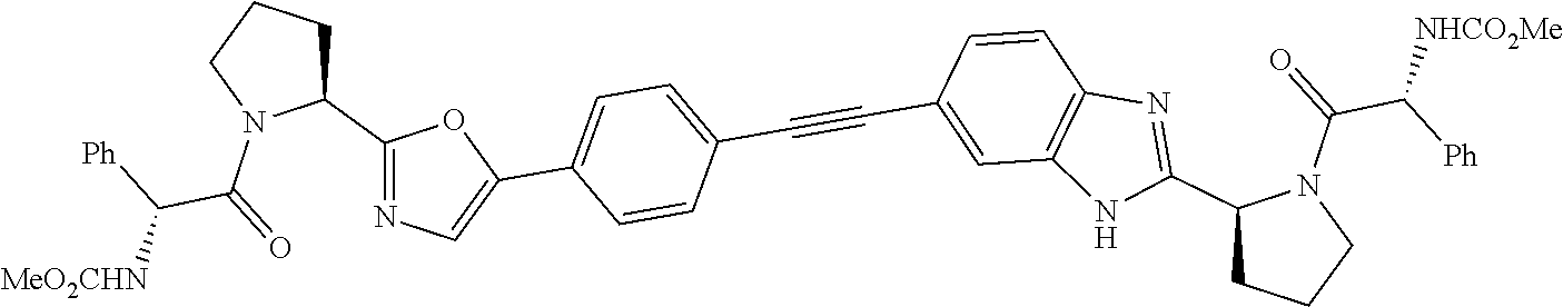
C1(C2=NC=C(C3=CC=C(C#CC4=CC5=C(N=C(C6CCCN6C(=O)C([Ph])[NHCO2Me])N5)C=C4)C=C3)O2)CCCN1C(=O)C([Ph])[MeO2CHN]
